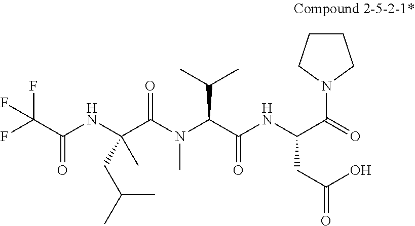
N(C(C(N(C(C(NC(C(N1CCCC1)=O)CC(O)=O)=O)C(C)C)C)=O)(CC(C)C)C)C(C(F)(F)F)=O
